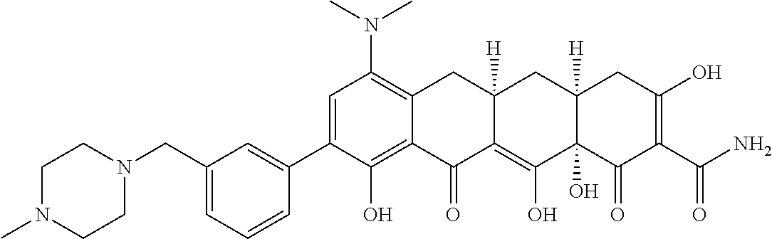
C1=C(C2=CC(CN3CCN(C)CC3)=CC=C2)C(O)=C2C(=C1N(C)C)CC1([H])C(=C(O)C3(O)C([H])(C1)CC(O)=C(C(N)=O)C3=O)C2=O
